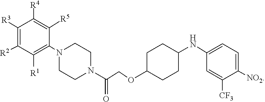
C1([R3])=C([R2])C([R1])=C(N2CCN(C(COC3CCC(NC4=CC=C([NO2])C([CF3])=C4)CC3)=O)CC2)C([R5])=C1[R4]
